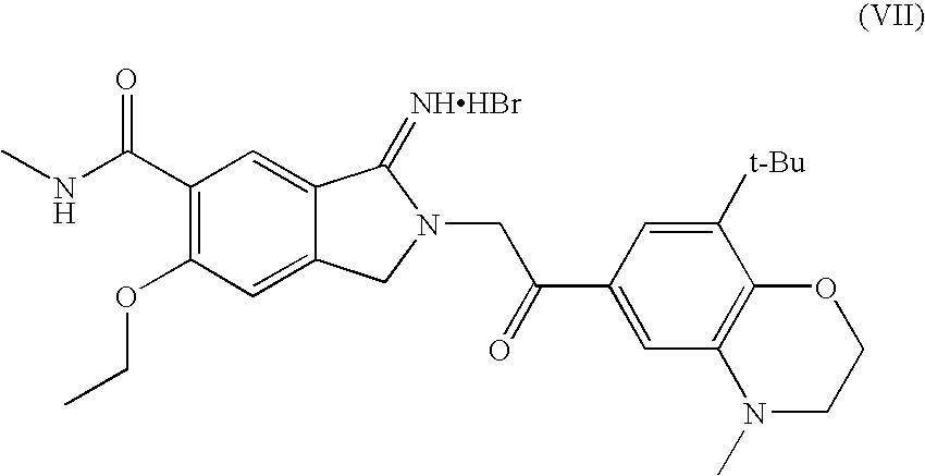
CNC(C1=C(OCC)C=C2C(=C1)C(=[NHHBr])N(CC(C1=CC3=C(C([t-Bu])=C1)OCCN3C)=O)C2)=O
